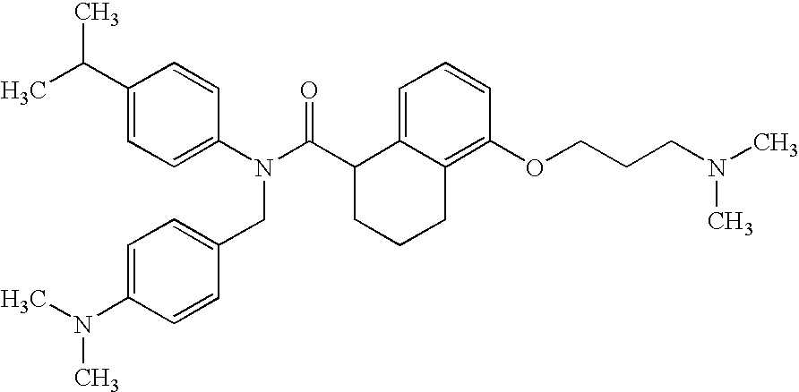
C1(C(C)C)=CC=C(N(C(C2CCCC3=C(OCCCN(C)C)C=CC=C23)=O)CC2=CC=C(N(C)C)C=C2)C=C1
